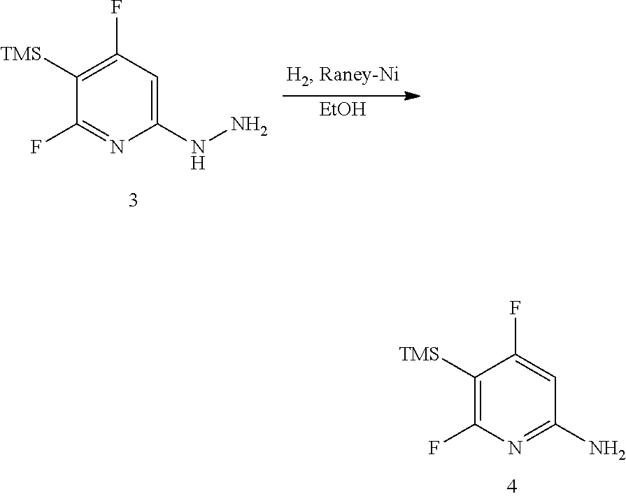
[EtOH].C1([TMS])=C(F)C=C(NN)N=C1F.C1([TMS])=C(F)N=C(N)C=C1F
